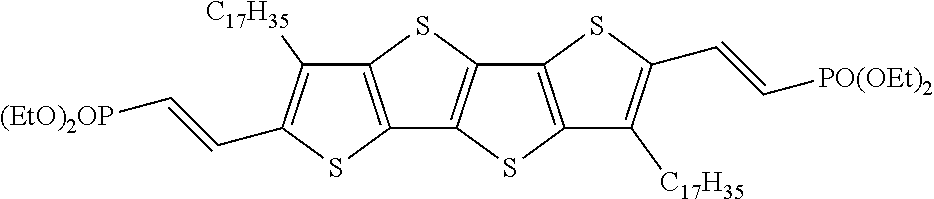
C12=C(SC3=C1SC1=C3SC(C=C[PO(OEt)2])=C1[C17H35])C([C17H35])=C(C=C[(EtO)2OP])S2
